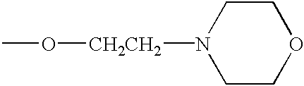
N1([CH2CH2]OC)CCOCC1
